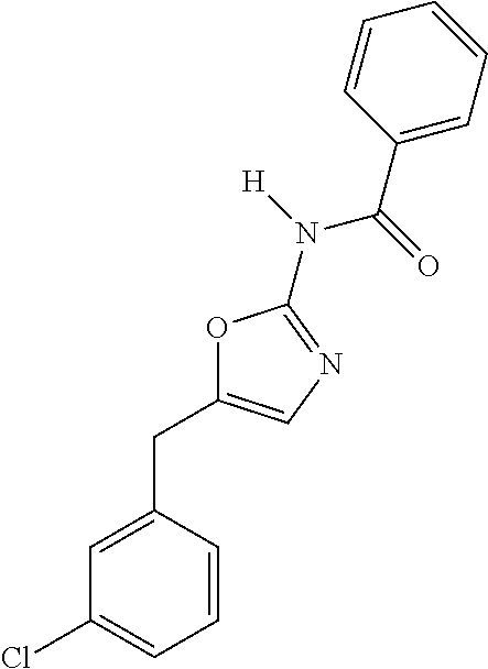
O1C(CC2=CC(Cl)=CC=C2)=CN=C1N([H])C(=O)C1=CC=CC=C1
